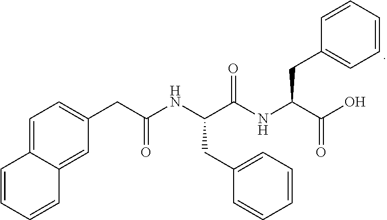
C1=C2C(=CC(CC(NC(C(NC(C(O)=O)CC3=CC=CC=C3)=O)CC3=CC=CC=C3)=O)=C1)C=CC=C2
